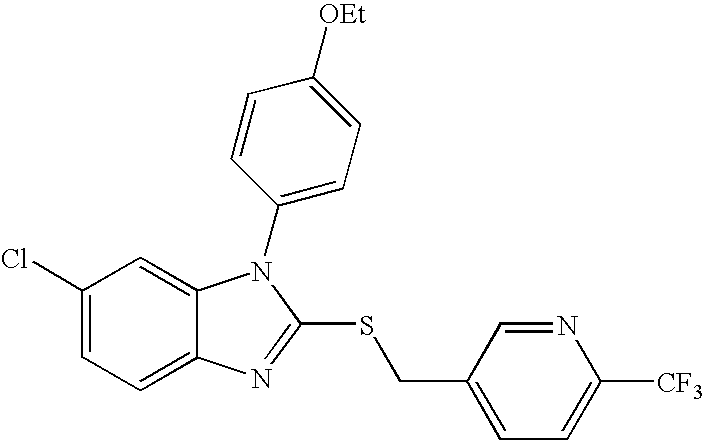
C1(Cl)=CC=C2C(=C1)N(C1=CC=C([OEt])C=C1)C(SCC1=CC=C([CF3])N=C1)=N2
